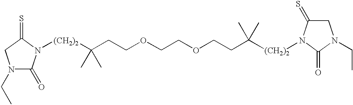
[(CH2)2](C(C)(CCOCCOCCC([(CH2)2]N1C(=S)CN(CC)C1=O)(C)C)C)N1C(=O)N(CC)CC1=S
